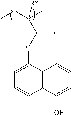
C(CC)(C)([Ra])C(=O)OC1=CC=CC2=C1C=CC=C2O
